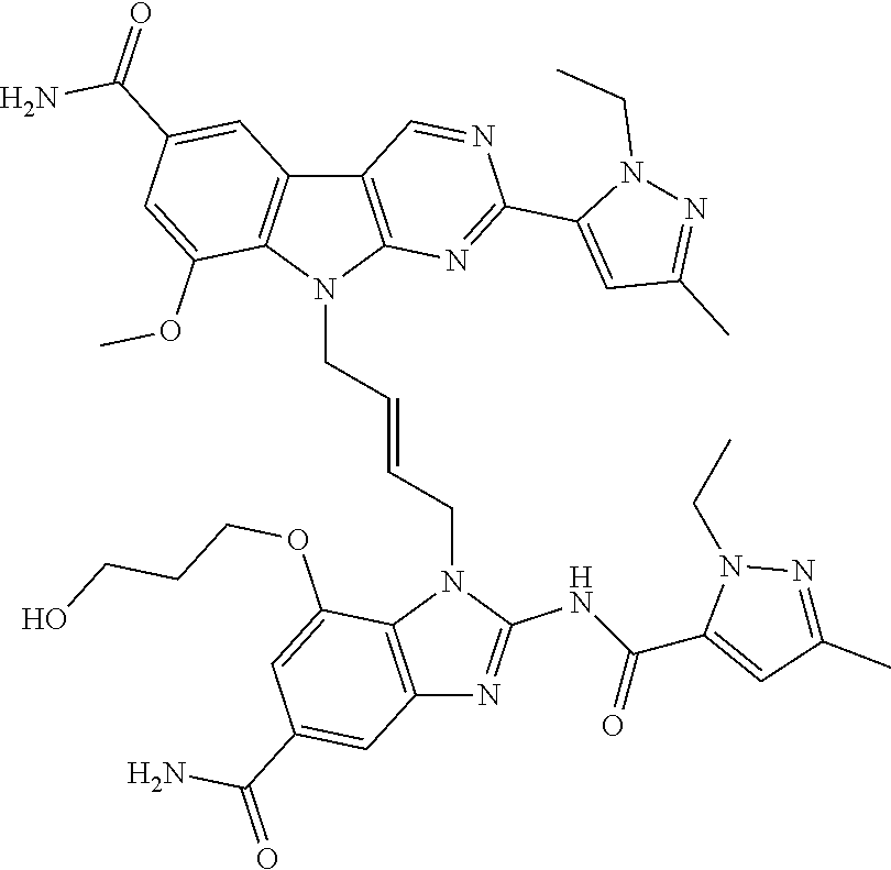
N1(CC)N=C(C)C=C1C(NC1=NC2=C(N1CC=CCN1C3=C(C=C(C(N)=O)C=C3OC)C3=C1N=C(C1=CC(C)=NN1CC)N=C3)C(OCCCO)=CC(C(N)=O)=C2)=O
